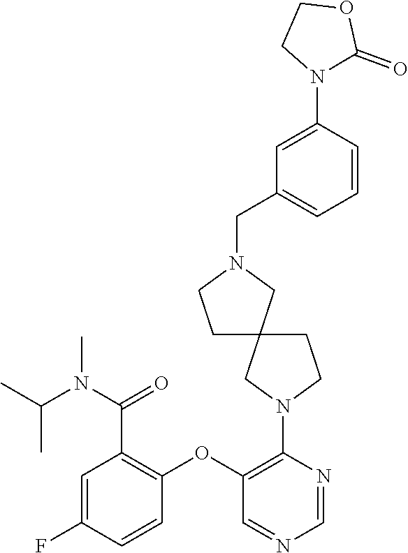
C1(N2CC3(CC2)CCN(CC2=CC=CC(N4CCOC4=O)=C2)C3)=C(OC2=C(C(N(C(C)C)C)=O)C=C(F)C=C2)C=NC=N1
